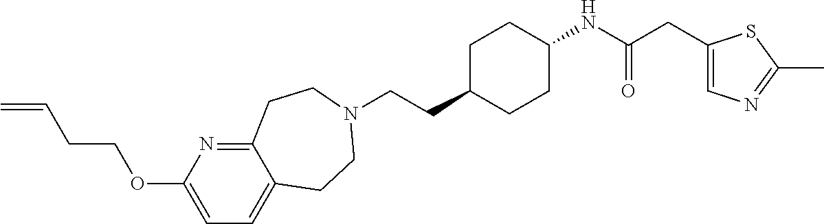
C(CC1CCC(NC(CC2=CN=C(C)S2)=O)CC1)N1CCC2=CC=C(OCCC=C)N=C2CC1
